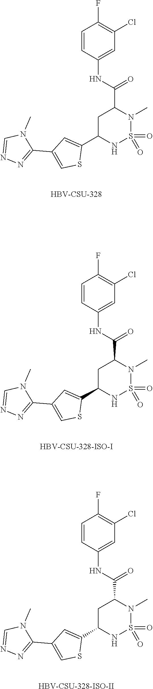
C1=CC(NC(=O)C2CC(C3=CC(C4=NN=CN4C)=CS3)NS(=O)(=O)N2C)=CC(Cl)=C1F.[HBV-CSU-328].C1=CC(NC(=O)C2CC(C3=CC(C4=NN=CN4C)=CS3)NS(=O)(=O)N2C)=CC(Cl)=C1F.[HBV-CSU-328-ISO-I].C1=CC(NC(=O)C2CC(C3=CC(C4=NN=CN4C)=CS3)NS(=O)(=O)N2C)=CC(Cl)=C1F.[HBV-CSU-328-ISO-II]
